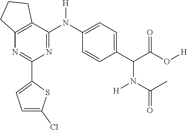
C12=C(C(N(C3=CC=C(C(C(O[H])=O)N(C(C)=O)[H])C=C3)[H])=NC(C3=CC=C(Cl)S3)=N1)CCC2
